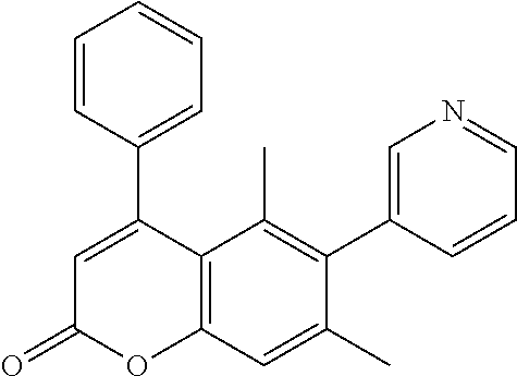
C1(C2=CC(=O)OC3=C2C(C)=C(C2=CN=CC=C2)C(C)=C3)=CC=CC=C1
